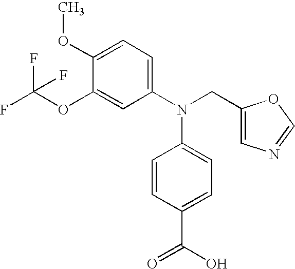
C1(OC(F)(F)F)=CC(N(CC2=CN=CO2)C2=CC=C(C(O)=O)C=C2)=CC=C1OC
